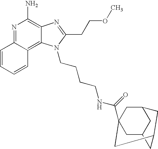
N1=C2C(=C3C(=C1N)N=C(CCOC)N3CCCCNC(=O)C13CC4CC(C1)CC(C4)C3)C=CC=C2
